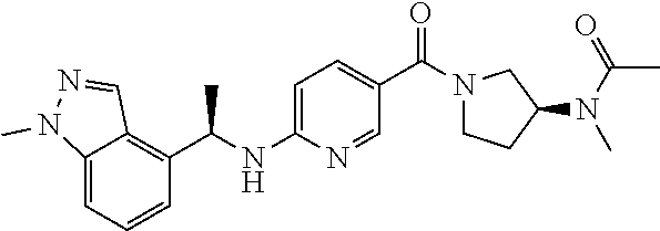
C1=C(NC(C)C2=C3C(=CC=C2)N(C)N=C3)N=CC(C(N2CCC(N(C(C)=O)C)C2)=O)=C1
